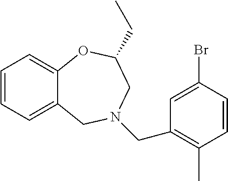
C1=CC(Br)=CC(CN2CC3=CC=CC=C3OC(CC)C2)=C1C
